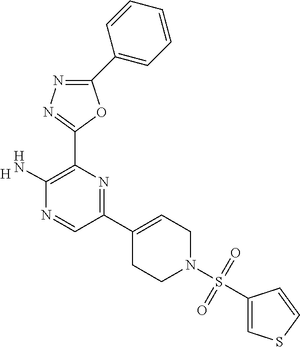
[H].C1(C2=C(N)N=CC(C3=CCN(S(C4=CSC=C4)(=O)=O)CC3)=N2)=NN=C(C2=CC=CC=C2)O1
